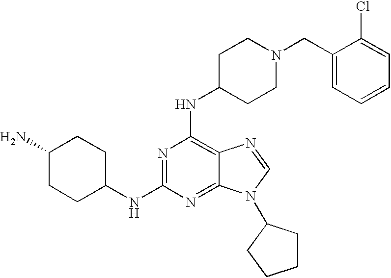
C1(N)CCC(NC2=NC(NC3CCN(CC4=CC=CC=C4Cl)CC3)=C3C(=N2)N(C2CCCC2)C=N3)CC1
